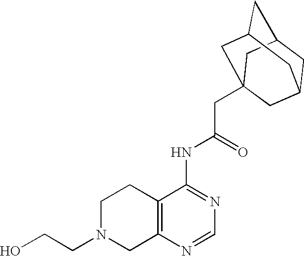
C1N(CCO)CC2=C(C1)C(NC(CC13CC4CC(CC(C1)C4)C3)=O)=NC=N2
